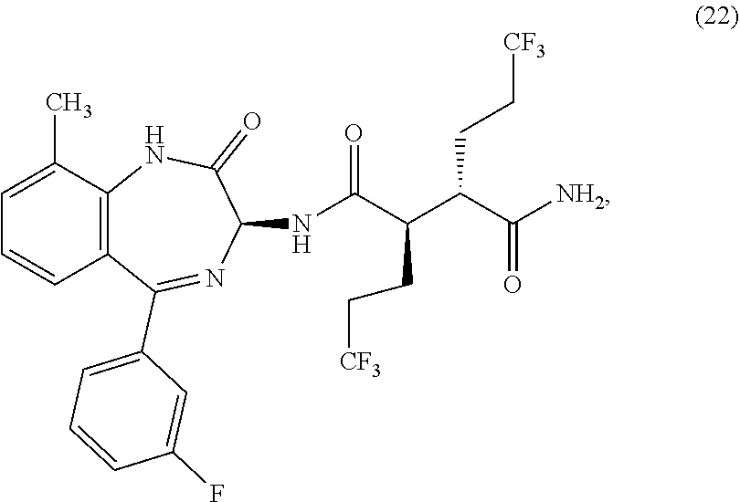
C1=CC2=C(C(C)=C1)NC(=O)C(NC(C(C(C([NH2])=O)CC[CF3])CC[CF3])=O)N=C2C1=CC=CC(F)=C1
